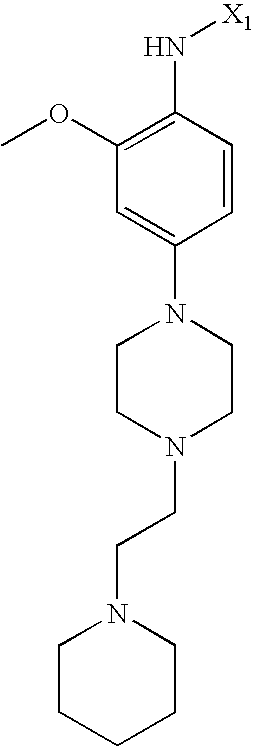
C1=C(N2CCN(CCN3CCCCC3)CC2)C=CC(N[X1])=C1OC
